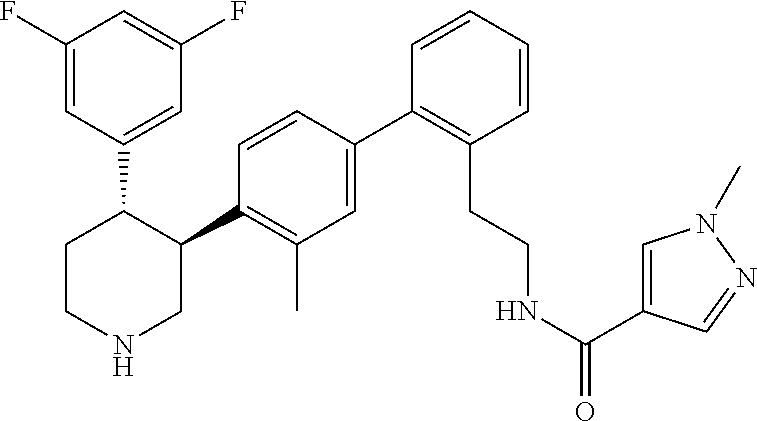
C1(F)=CC(C2CCNCC2C2=C(C)C=C(C3=C(CCNC(=O)C4=CN(C)N=C4)C=CC=C3)C=C2)=CC(F)=C1
